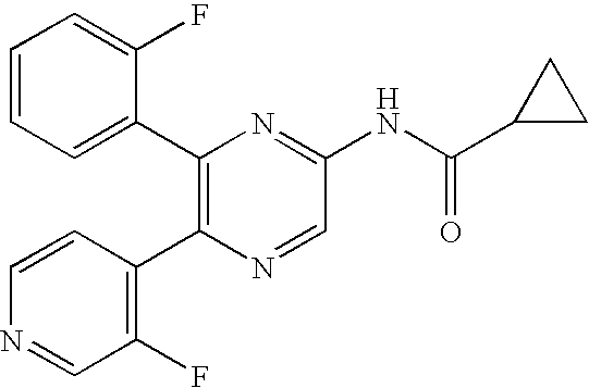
C1(C2=C(C3=C(F)C=NC=C3)N=CC(NC(C3CC3)=O)=N2)=CC=CC=C1F
